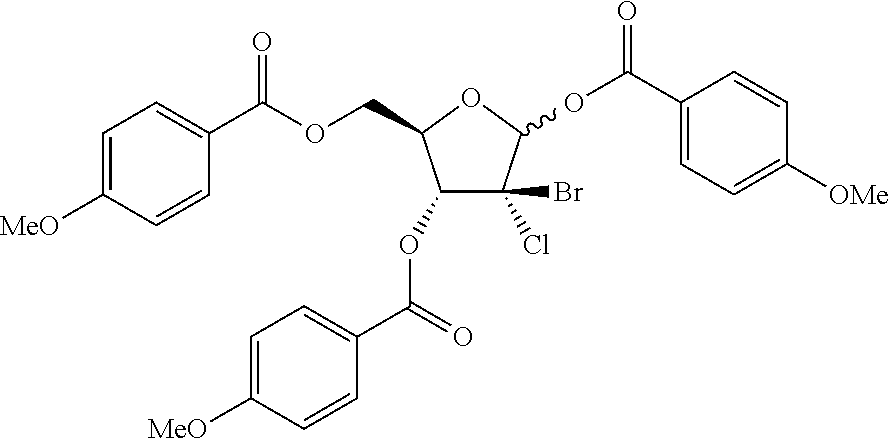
C1(OC(C2=CC=C([MeO])C=C2)=O)C(Cl)(Br)C(OC(C2=CC=C([OMe])C=C2)=O)OC1COC(C1=CC=C([MeO])C=C1)=O
